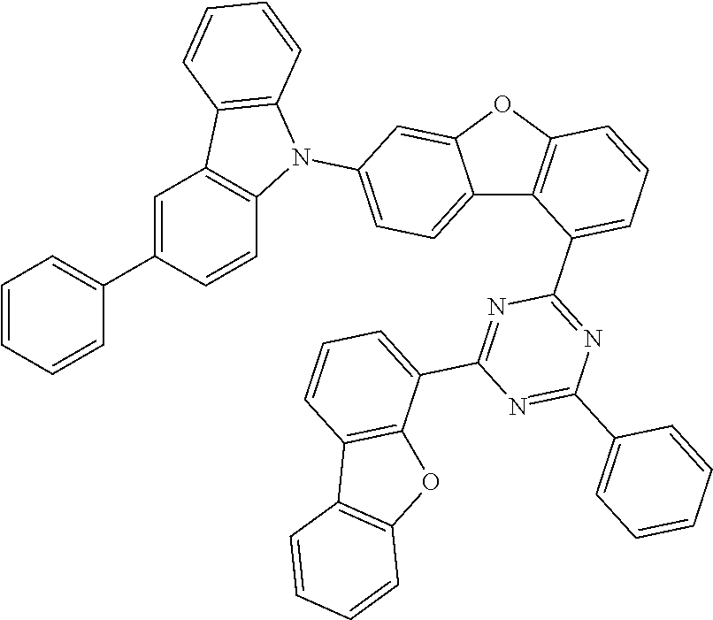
C12=CC=C(N3C4=C(C5=C3C=CC(C3=CC=CC=C3)=C5)C=CC=C4)C=C1OC1=C2C(C2=NC(C3=CC=CC=C3)=NC(C3=CC=CC4=C3OC3=C4C=CC=C3)=N2)=CC=C1
